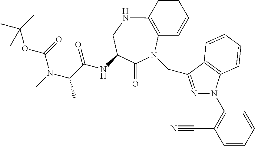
C1=CC2=C(C=C1)N(CC1=NN(C3=C(C#N)C=CC=C3)C3=C1C=CC=C3)C(=O)C(NC(C(N(C)C(=O)OC(C)(C)C)C)=O)CN2
